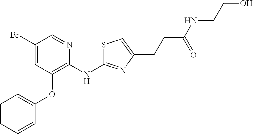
BrC1=CC(OC2=CC=CC=C2)=C(NC2=NC(CCC(NCCO)=O)=CS2)N=C1
